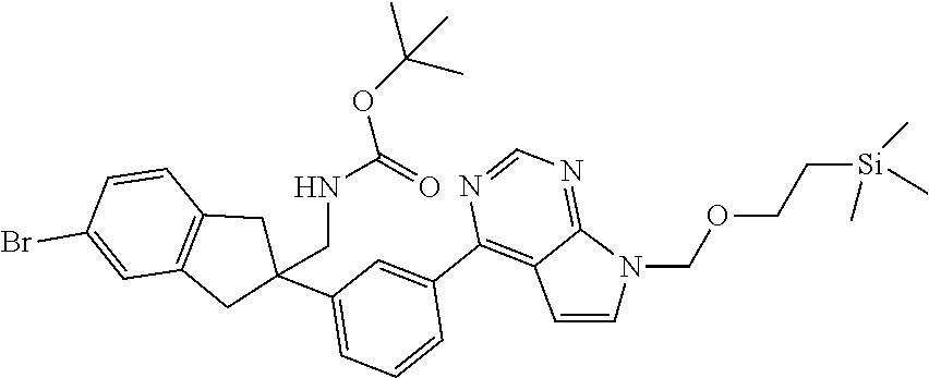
C1=C(C2=C3C(=NC=N2)N(COCC[Si](C)(C)C)C=C3)C=CC=C1C1(CNC(OC(C)(C)C)=O)CC2=C(C1)C=C(Br)C=C2
